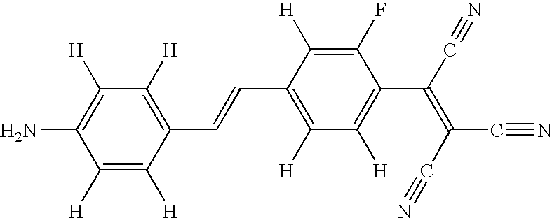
C1([H])=C([H])C(C=CC2=C([H])C([H])=C(C(C#N)=C(C#N)C#N)C(F)=C2[H])=C([H])C([H])=C1N
